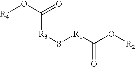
[R3](S[R1]C(O[R2])=O)C(O[R4])=O
